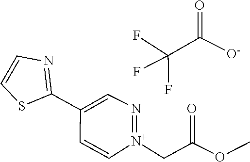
C1(C2=CN=[N+](CC(=O)OC)C=C2)=NC=CS1.FC(F)(F)C(=O)[O-]
